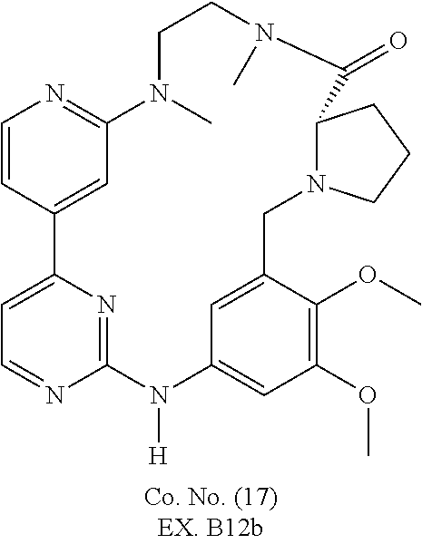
C1=NC2=NC(=C1)C1=CC(=NC=C1)N(C)CCN(C)C(=O)C1N(CC3=CC(=CC(OC)=C3OC)N2[H])CCC1
